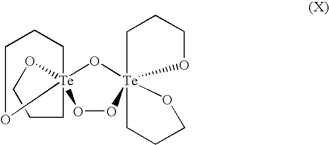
O1O[Te]23(O[Te]145(CCCO4)CCCO5)(CCCO2)CCCO3
